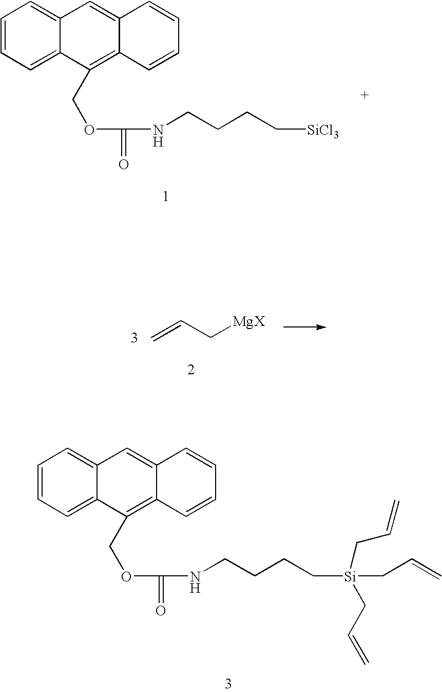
C1=CC=C2C(=C1)C=C1C(=C2COC(NCCCC[SiCl3])=O)C=CC=C1.C=CC[MgX].C1=CC=C2C(=C1)C=C1C(=C2COC(NCCCC[Si](CC=C)(CC=C)CC=C)=O)C=CC=C1
